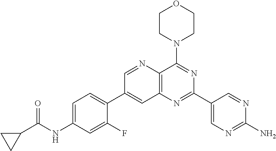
C1=C(NC(C2CC2)=O)C=C(F)C(C2=CC3=C(N=C2)C(N2CCOCC2)=NC(C2=CN=C(N)N=C2)=N3)=C1
